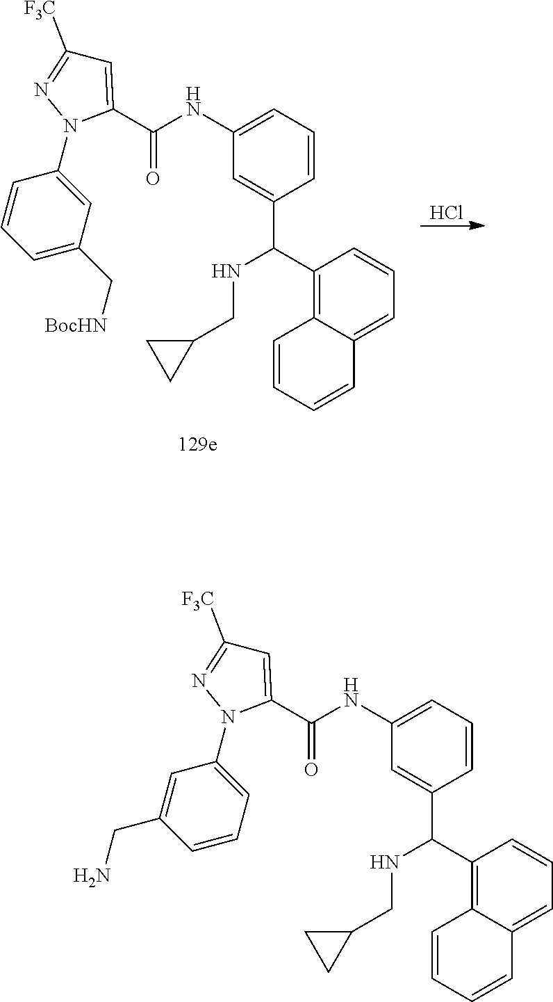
C1=C(CN)C=CC=C1N1C(C(NC2=CC=CC(C(C3=C4C(=CC=C3)C=CC=C4)NCC3CC3)=C2)=O)=CC([F3C])=N1.C1=CC=C(C[BocHN])C=C1N1C(C(NC2=CC=CC(C(C3=C4C(=CC=C3)C=CC=C4)NCC3CC3)=C2)=O)=CC([F3C])=N1.Cl
